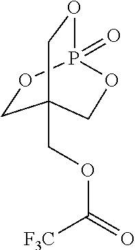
C1OP2(=O)OCC1(COC([F3C])=O)CO2
